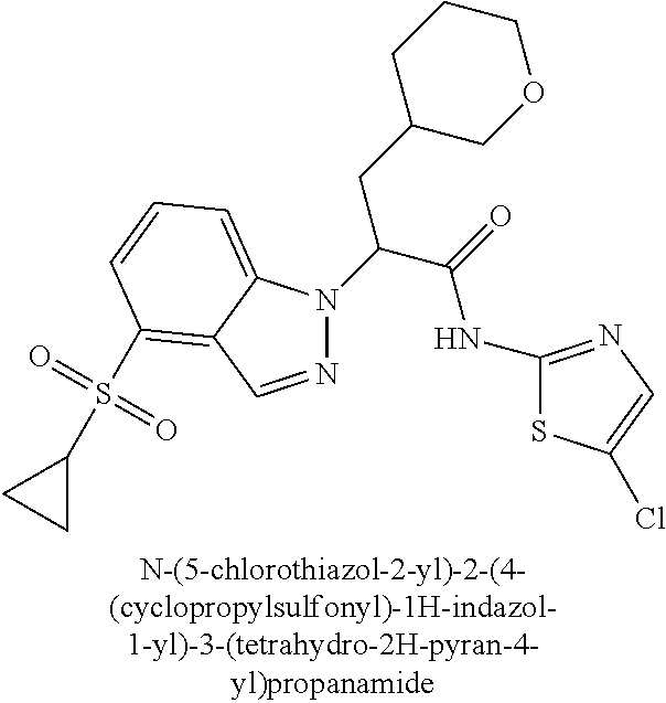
N1=CC2=C(S(=O)(=O)C3CC3)C=CC=C2N1C(C(=O)NC1=NC=C(Cl)S1)CC1COCCC1
